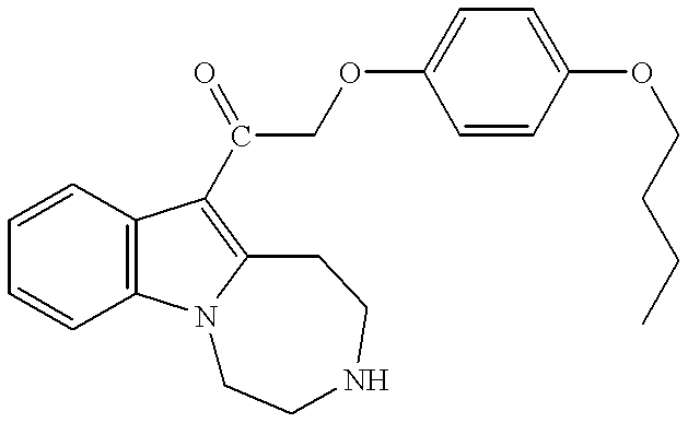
C1=CC=CC2=C1C(C(COC1=CC=C(OCCCC)C=C1)=O)=C1N2CCNCC1
